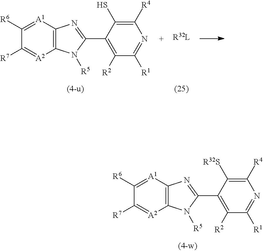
[R32L].C12=C([A1]=C([R6])C([R7])=[A2]1)N=C(C1=C([R2])C([R1])=NC([R4])=C1S)N2[R5].C12=C([A1]=C([R6])C([R7])=[A2]1)N=C(C1=C([R2])C([R1])=NC([R4])=C1[R32S])N2[R5]
